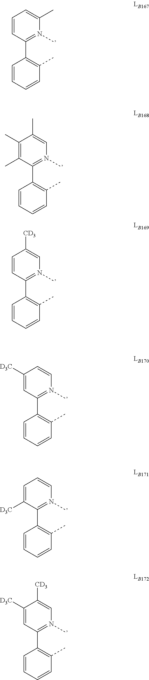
C1=CC(C2=C(C)C=CC=C2)=N(C)C(C)=C1.C1(C)=C(C)C(C2=C(C)C=CC=C2)=N(C)C=C1C.C1=CC(C2=C(C)C=CC=C2)=N(C)C=C1[CD3].C1([D3C])=CC(C2=C(C)C=CC=C2)=N(C)C=C1.C1=C([D3C])C(C2=C(C)C=CC=C2)=N(C)C=C1.C1([D3C])=CC(C2=C(C)C=CC=C2)=N(C)C=C1[CD3]
